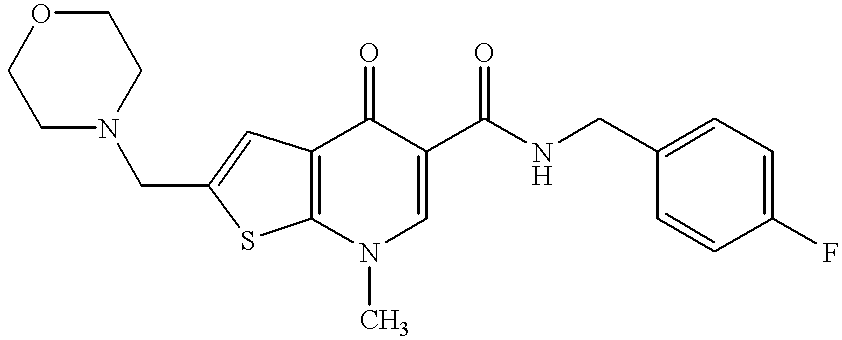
C12=C(N(C)C=C(C(NCC3=CC=C(F)C=C3)=O)C1=O)SC(CN1CCOCC1)=C2
